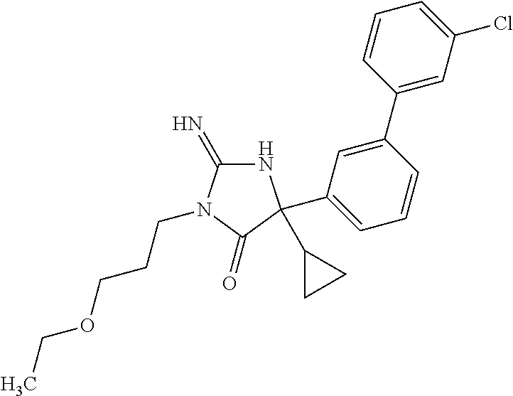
N1C(=N)N(CCCOCC)C(=O)C1(C1CC1)C1=CC=CC(C2=CC(Cl)=CC=C2)=C1
